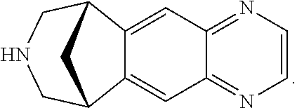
C12CNCC(C1)C1=CC3=NC=CN=C3C=C21
